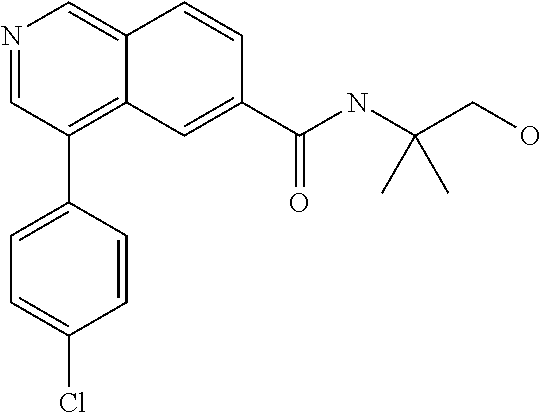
N1=CC(C2=CC=C(Cl)C=C2)=C2C(=C1)C=CC(C(NC(CO)(C)C)=O)=C2
